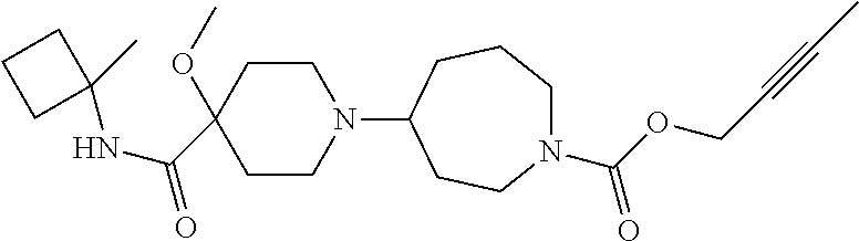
C1CN(C2CCN(C(OCC#CC)=O)CCC2)CCC1(OC)C(NC1(C)CCC1)=O
